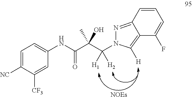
[NOEs].C1=C([NC])C([CF3])=CC(NC(C(C(N2N=C3C(=C2[H])C(F)=CC=C3)([H1])[H2])(C)O)=O)=C1
